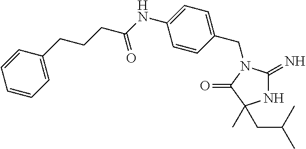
N1C(=N)N(CC2=CC=C(NC(CCCC3=CC=CC=C3)=O)C=C2)C(=O)C1(C)CC(C)C
